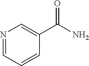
N1=CC=CC(C(N)=O)=C1
